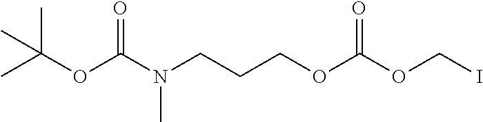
C(OC(N(CCCOC(OCI)=O)C)=O)(C)(C)C
